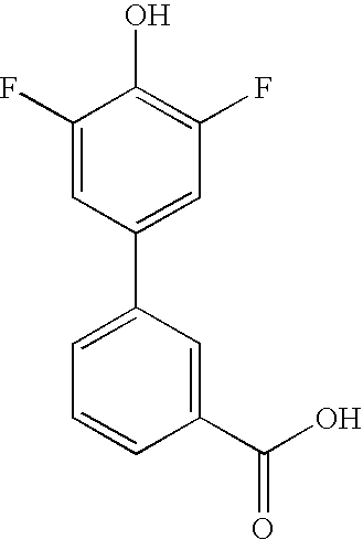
C1(C2=CC=CC(C(O)=O)=C2)=CC(F)=C(O)C(F)=C1
